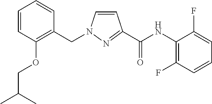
C1=CN(CC2=C(OCC(C)C)C=CC=C2)N=C1C(NC1=C(F)C=CC=C1F)=O
